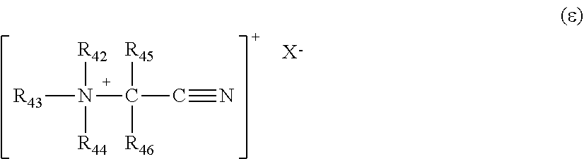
[R43]N(C(C#N)([R46])[R45])([R42])[R44].[X]
